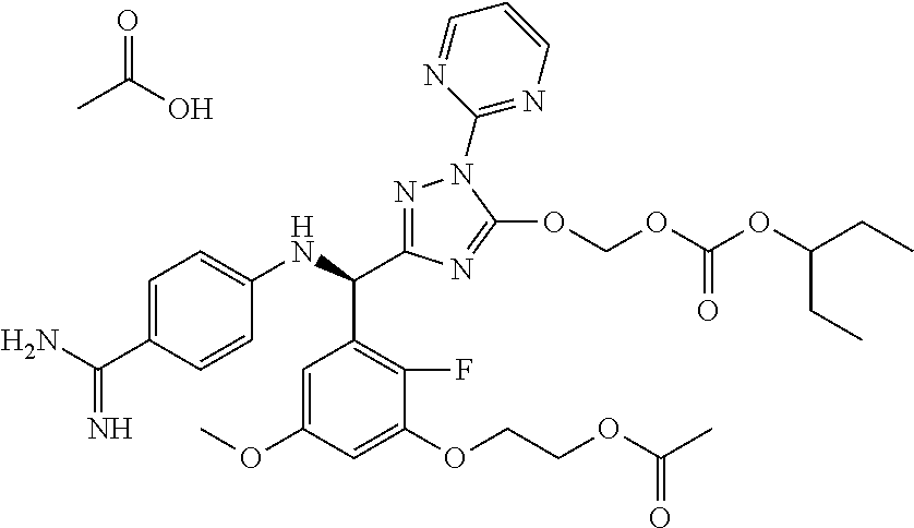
CC(O)=O.N=C(N)C1=CC=C(NC(C2=C(F)C(OCCOC(C)=O)=CC(OC)=C2)C2=NN(C3=NC=CC=N3)C(OCOC(OC(CC)CC)=O)=N2)C=C1
